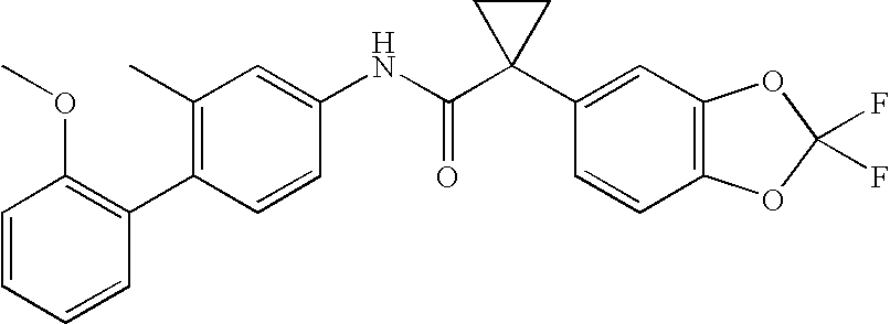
C1(C)=C(C2=C(OC)C=CC=C2)C=CC(NC(C2(C3=CC4=C(C=C3)OC(F)(F)O4)CC2)=O)=C1
